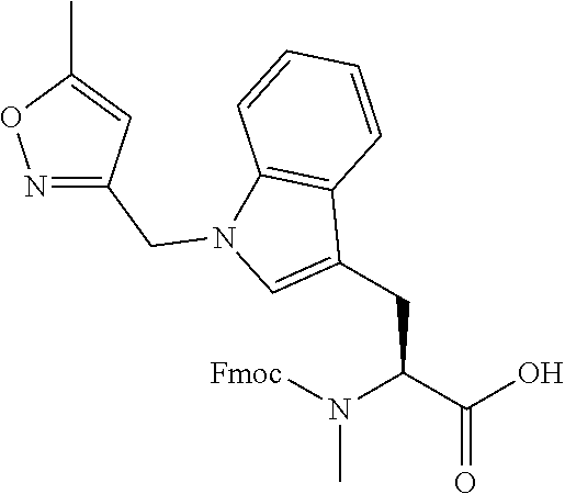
CN(C(C(=O)O)CC1=CN(CC2=NOC(C)=C2)C2=C1C=CC=C2)[Fmoc]
